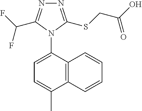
C12=C(C(N3C(C(F)F)=NN=C3SCC(O)=O)=CC=C1C)C=CC=C2
